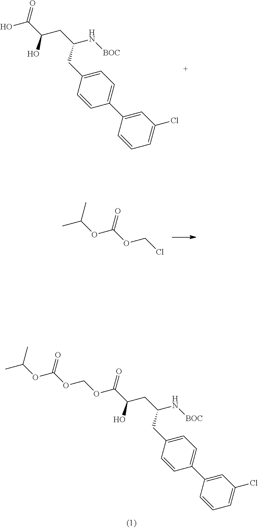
CC(OC(OCOC(=O)C(CC(N[BOC])CC1=CC=C(C2=CC(Cl)=CC=C2)C=C1)O)=O)C.O=C(C(CC(N[BOC])CC1=CC=C(C2=CC(Cl)=CC=C2)C=C1)O)O.CC(OC(OCCl)=O)C
